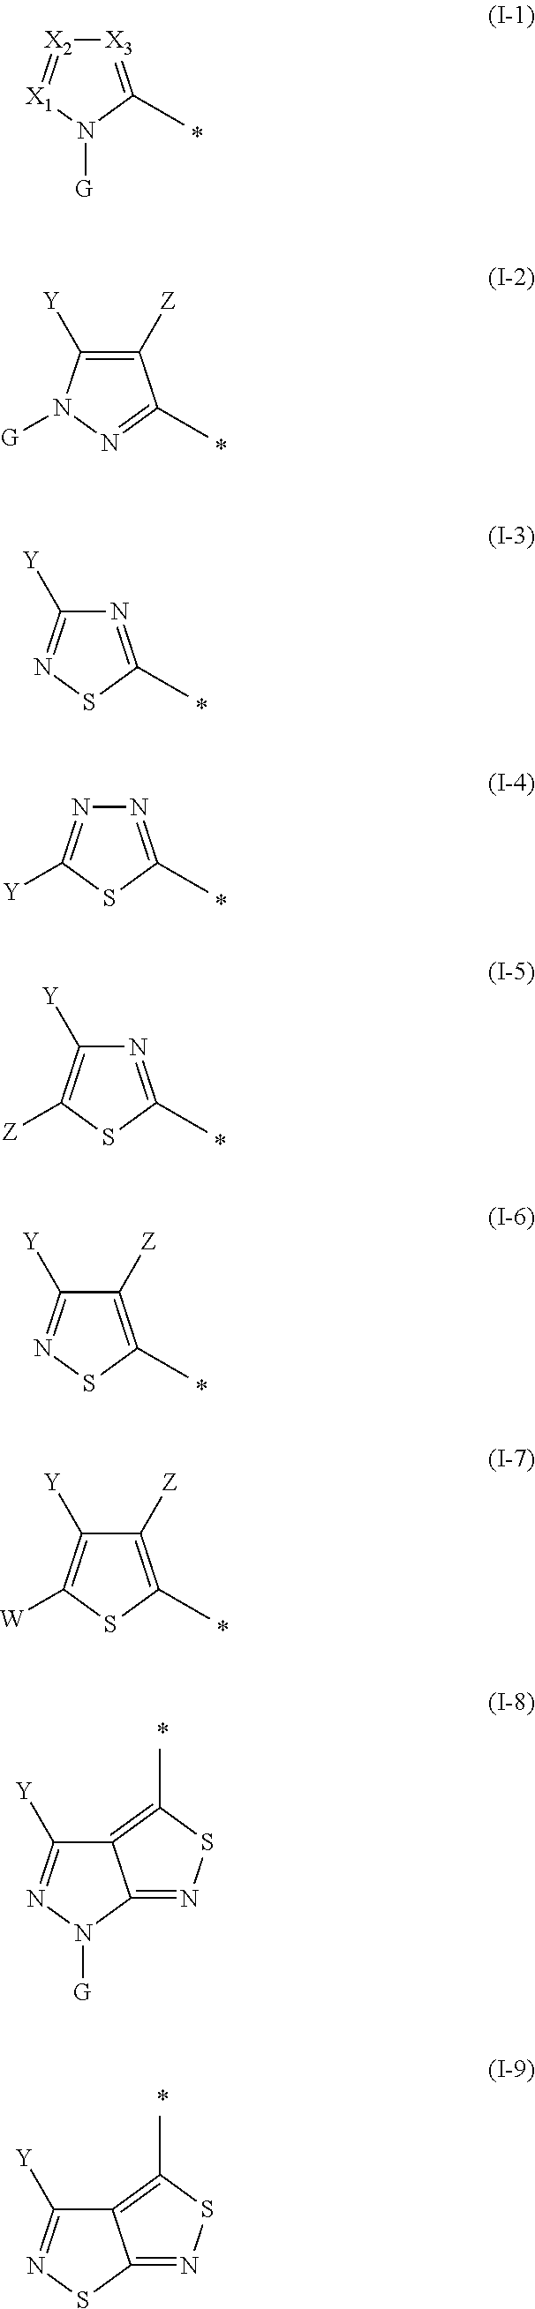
[X3]1=C(C)N([G])[X1]=[X2]1.C1([Z])=C([Y])N([G])N=C1C.N1=C(C)SN=C1[Y].N1=C(C)SC([Y])=N1.N1=C(C)SC([Z])=C1[Y].C1([Z])=C(C)SN=C1[Y].C1([Z])=C(C)SC([W])=C1[Y].C12=C(C)SN=C1N([G])N=C2[Y].C12=C(C)SN=C1SN=C2[Y]
